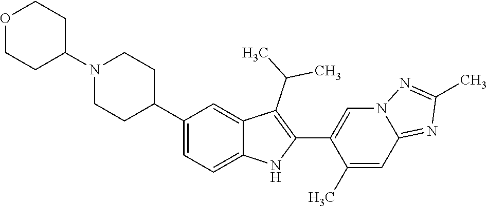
N1(C2CCOCC2)CCC(C2=CC=C3C(=C2)C(C(C)C)=C(C2=CN4C(=NC(C)=N4)C=C2C)N3)CC1
